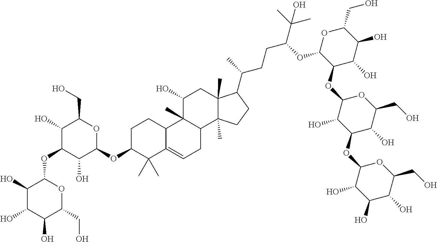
C1C(OC2OC(CO)C(O)C(OC3C(O)C(O)C(O)C(CO)O3)C2O)C(C)(C)C2=CCC3C(C)(C2C1)C(O)CC1(C)C3(C)CCC1C(CCC(C(C)(C)O)OC1C(OC2C(O)C(OC3C(O)C(O)C(O)C(CO)O3)C(O)C(CO)O2)C(O)C(O)C(CO)O1)C
